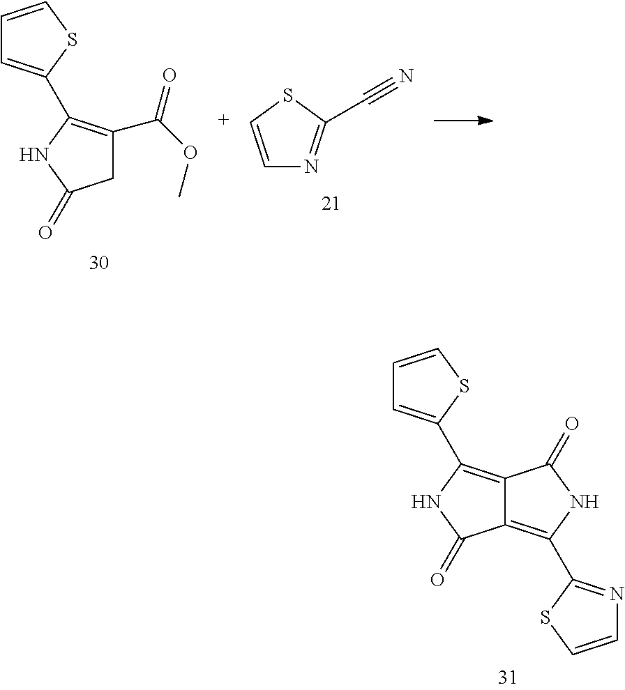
C1=CSC(C2=C3C(=C(C4=NC=CS4)NC3=O)C(=O)N2)=C1.C1=CSC(C2=C(C(OC)=O)CC(=O)N2)=C1.N1=C(C#N)SC=C1
